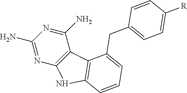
C12=C(C(N)=NC(N)=N1)C1=C(N2)C=CC=C1CC1=CC=C([R])C=C1
